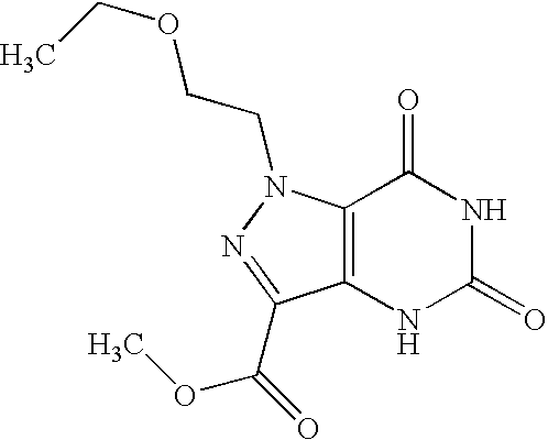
C12=C(NC(=O)NC1=O)C(C(=O)OC)=NN2CCOCC
